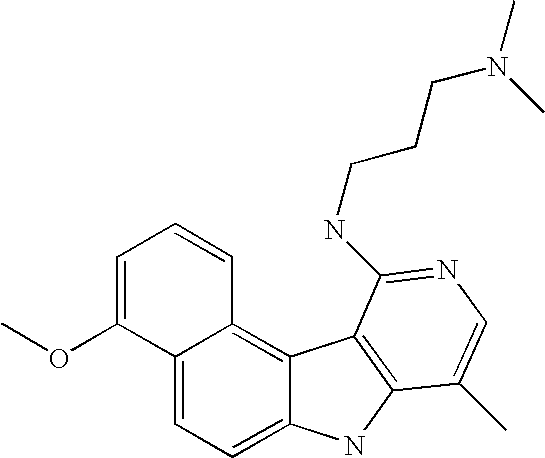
C12=CC=C3C(=C1C=CC=C2OC)C1=C(N3)C(C)=CN=C1NCCCN(C)C
